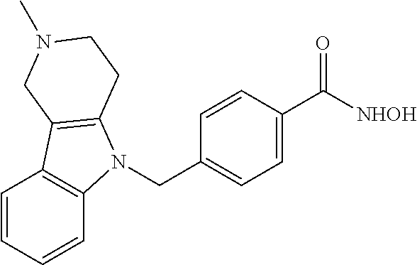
C1=C(C([NHOH])=O)C=CC(CN2C3=C(C=CC=C3)C3=C2CCN(C)C3)=C1
